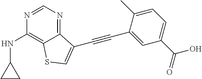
C1=NC(NC2CC2)=C2C(=N1)C(C#CC1=CC(C(=O)O)=CC=C1C)=CS2
